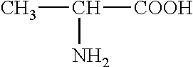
CC(N)[COOH]
